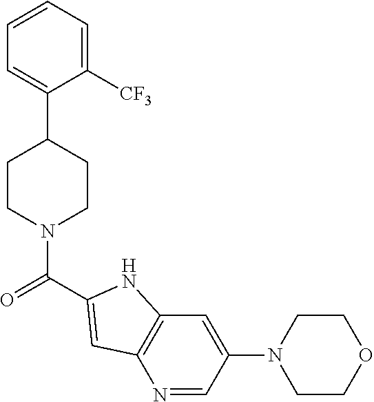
C1=C(C2CCN(C(=O)C3=CC4=C(C=C(N5CCOCC5)C=N4)N3)CC2)C([CF3])=CC=C1
